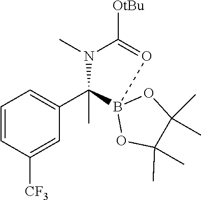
CN1C([OtBu])=OB2(C1(C1=CC=CC([CF3])=C1)C)OC(C)(C)C(C)(C)O2
